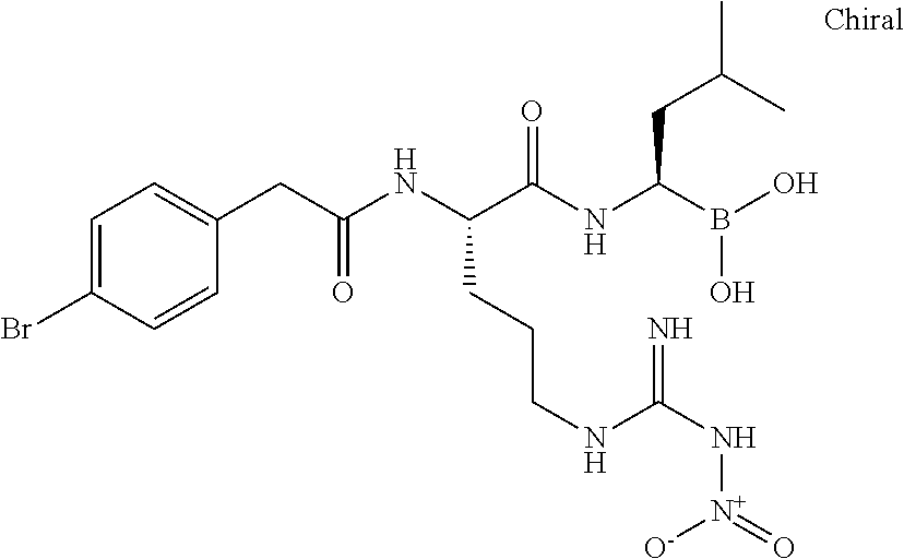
C(C(NC(C(NC(B(O)O)CC(C)C)=O)CCCNC(N[N+](=O)[O-])=N)=O)C1=CC=C(Br)C=C1
